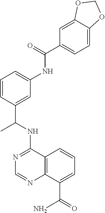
N1=C(NC(C2=CC(NC(=O)C3=CC=C4C(=C3)OCO4)=CC=C2)C)C2=C(N=C1)C(C(=O)N)=CC=C2
